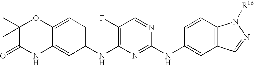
C1(NC2=C(F)C=NC(NC3=CC4=C(C=C3)N([R16])N=C4)=N2)=CC=C2C(=C1)NC(=O)C(C)(C)O2
